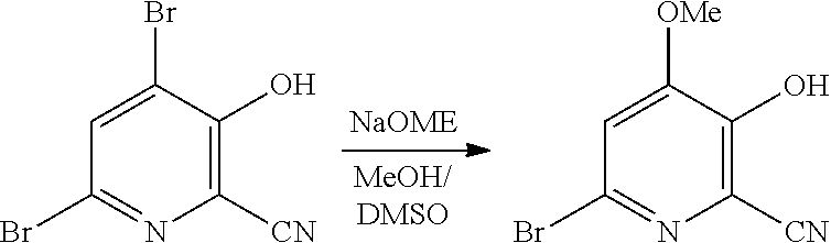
C1([CN])=C(O)C(Br)=CC(Br)=N1.C1([CN])=C(O)C([OMe])=CC(Br)=N1
